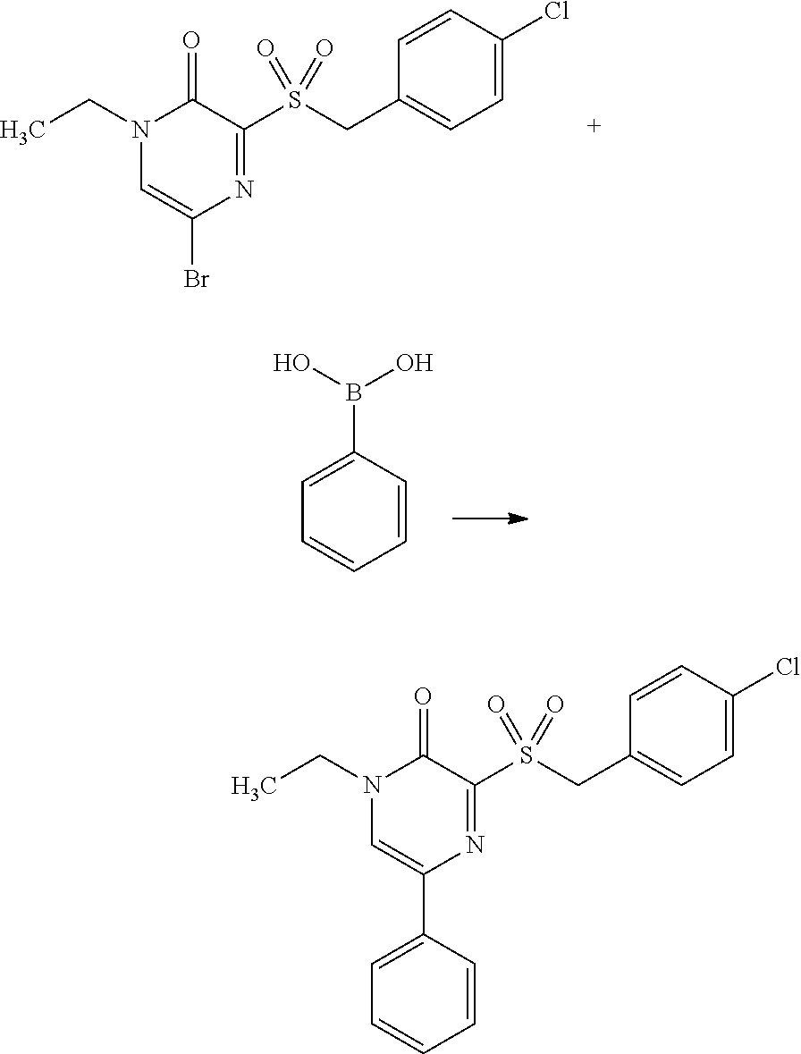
N1(CC)C=C(Br)N=C(S(CC2=CC=C(Cl)C=C2)(=O)=O)C1=O.C1=C(B(O)O)C=CC=C1.N1(CC)C=C(C2=CC=CC=C2)N=C(S(CC2=CC=C(Cl)C=C2)(=O)=O)C1=O
